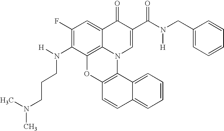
C1(F)=C(N([H])CCCN(C)C)C2=C3C(=C1)C(=O)C(C(N(CC1=CC=CC=C1)[H])=O)=CN3C1=C(O2)C=CC2=CC=CC=C12
